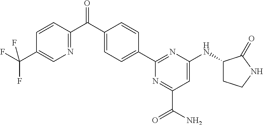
C1=C(C(C2=NC=C(C(F)(F)F)C=C2)=O)C=CC(C2=NC(NC3CCNC3=O)=CC(C(=O)N)=N2)=C1
